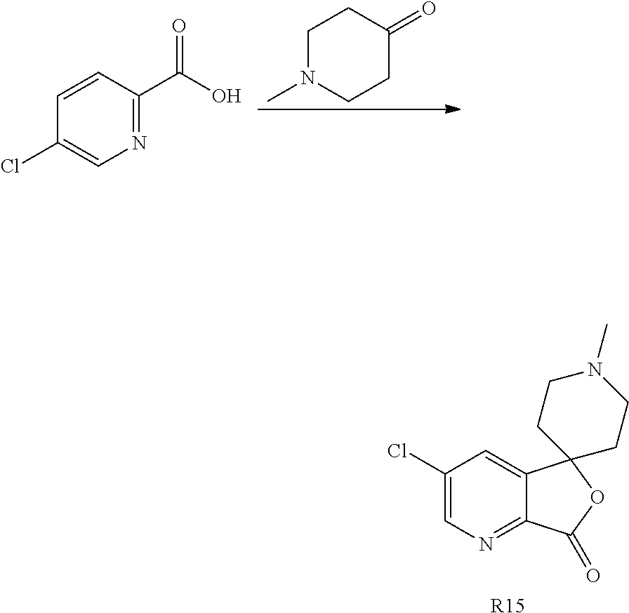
C1N(C)CCC(=O)C1.ClC1=CN=C(C(O)=O)C=C1.C1=C(Cl)C=C2C(=N1)C(=O)OC21CCN(C)CC1.[R15]
